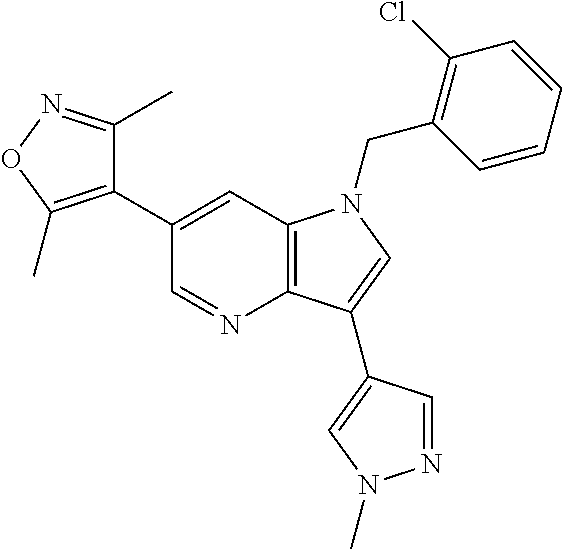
C1(C2=CC3=C(N=C2)C(C2=CN(C)N=C2)=CN3CC2=C(Cl)C=CC=C2)=C(C)ON=C1C
